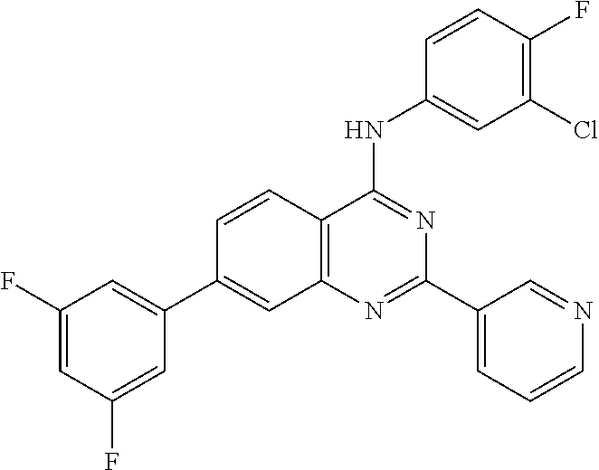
C12=C(N=C(C3=CC=CN=C3)N=C1NC1=CC(Cl)=C(F)C=C1)C=C(C1=CC(F)=CC(F)=C1)C=C2
